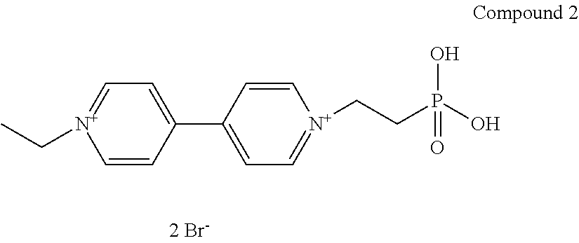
C1=CC(C2=CC=[N+](CCP(O)(O)=O)C=C2)=CC=[N+]1CC
